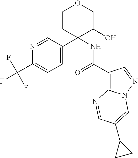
N1=CC(C2(NC(C3=C4N(N=C3)C=C(C3CC3)C=N4)=O)C(O)COCC2)=CC=C1C(F)(F)F
